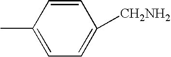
C1(C)=CC=C([CH2NH2])C=C1
